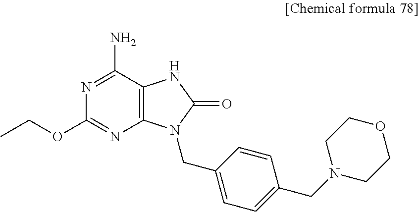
C12=C(C(N)=NC(OCC)=N1)NC(=O)N2CC1=CC=C(CN2CCOCC2)C=C1
